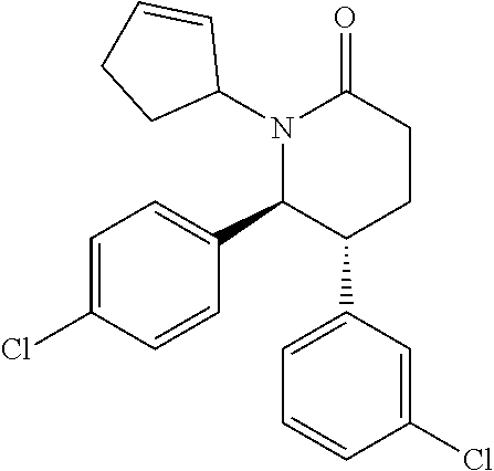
N1(C2C=CCC2)C(C2=CC=C(Cl)C=C2)C(C2=CC=CC(Cl)=C2)CCC1=O
